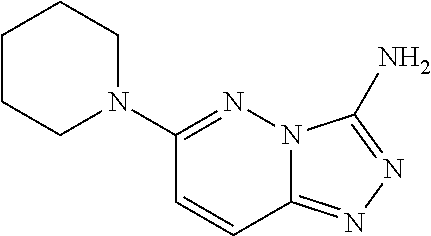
N12C(=NN=C1N)C=CC(N1CCCCC1)=N2
